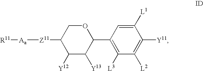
O1CC([Z11][Aa][R11])C([Y12])C([Y13])C1C1=C([L3])C([L2])=C([Y11])C([L1])=C1
